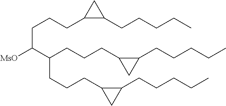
C(CCC1C(CCCCC)C1)C([MsO])C(CCCC1CC1CCCCC)CCCC1CC1CCCCC
